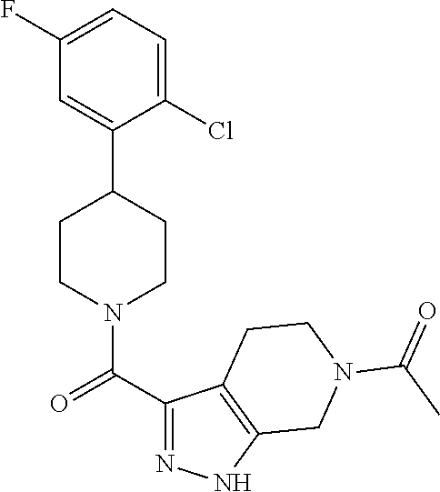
C1(F)=CC=C(Cl)C(C2CCN(C(C3=NNC4=C3CCN(C(C)=O)C4)=O)CC2)=C1
